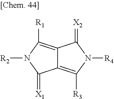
C12=C([R3])N([R4])C(=[X2])C1=C([R1])N([R2])C2=[X1]
